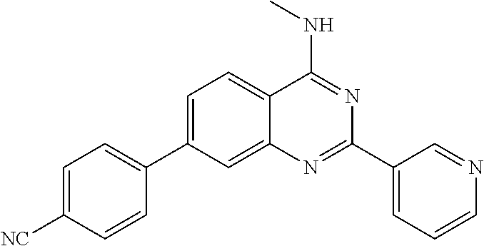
C1=C(C2=CC=C([NC])C=C2)C=C2C(=C1)C(NC)=NC(C1=CC=CN=C1)=N2
